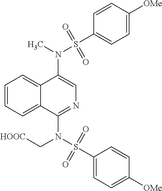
N(C1=CN=C(N(S(C2=CC=C([OMe])C=C2)(=O)=O)C[HOOC])C2=CC=CC=C12)(C)S(C1=CC=C([OMe])C=C1)(=O)=O
